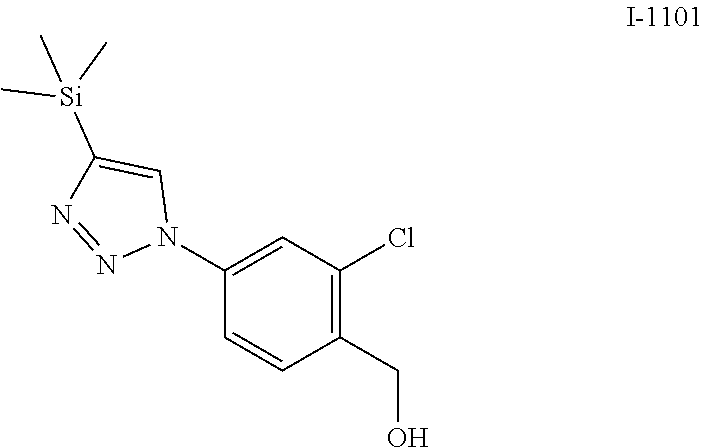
C1(N2C=C([Si](C)(C)C)N=N2)=CC(Cl)=C(CO)C=C1
